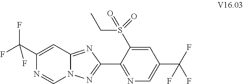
C1(C(F)(F)F)=CC2=NC(C3=NC=C(C(F)(F)F)C=C3S(=O)(CC)=O)=NN2C=N1
